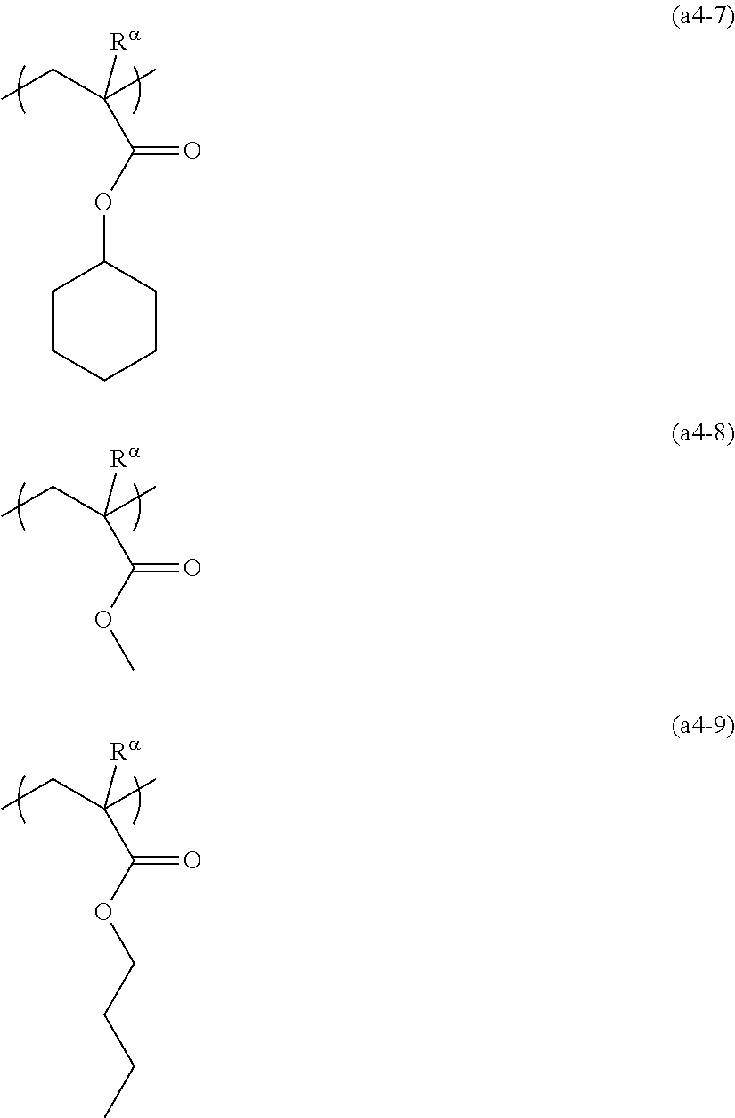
CCC(C)([Ra])C(=O)OC1CCCCC1.CCC(C)([Ra])C(=O)OC.CCC(C)([Ra])C(=O)OCCCC
